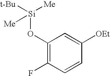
C1(O[Si]([t-Bu])([Me])[Me])=C(F)C=CC([OEt])=C1
